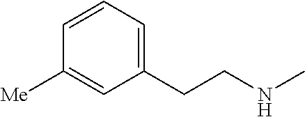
C1=CC=C(CCNC)C=C1[Me]
